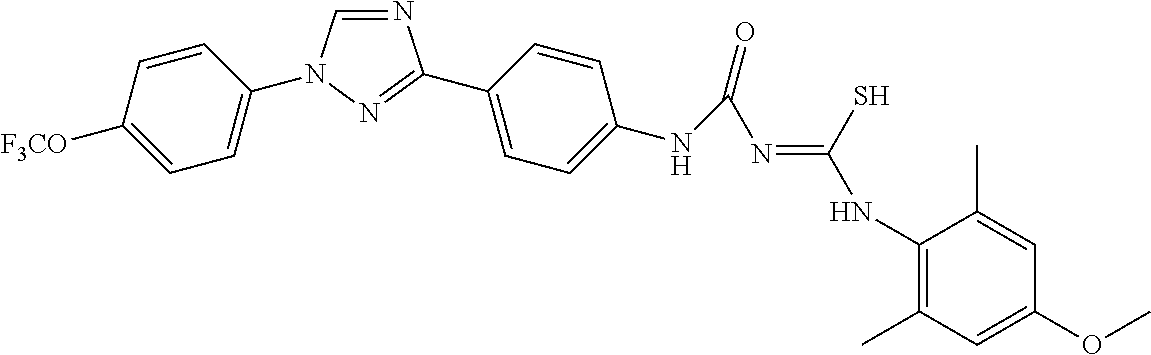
N1=CN(C2=CC=C([F3CO])C=C2)N=C1C1=CC=C(NC(=O)N=C(S)NC2=C(C)C=C(OC)C=C2C)C=C1
